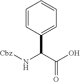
C1=CC(C(C(O)=O)N[Cbz])=CC=C1
